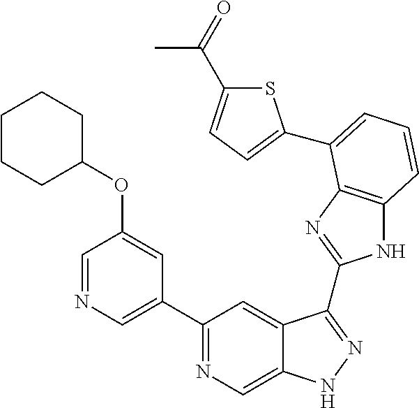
C1(C2=NC=C3C(=C2)C(C2=NC4=C(N2)C=CC=C4C2=CC=C(C(=O)C)S2)=NN3)=CN=CC(OC2CCCCC2)=C1
